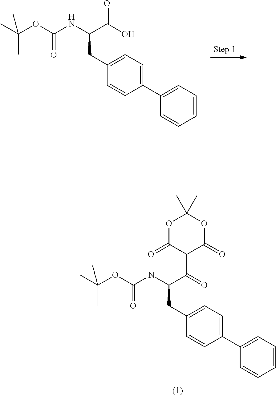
CC(OC(NC(C(O)=O)CC1=CC=C(C2=CC=CC=C2)C=C1)=O)(C)C.CC(OC(NC(C(=O)C1C(=O)OC(C)(C)OC1=O)CC1=CC=C(C2=CC=CC=C2)C=C1)=O)(C)C
